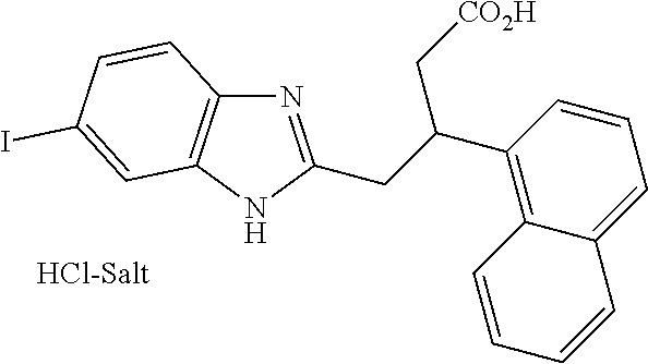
N1=C(CC(C2=C3C(=CC=C2)C=CC=C3)C[CO2H])NC2=C1C=CC(I)=C2
